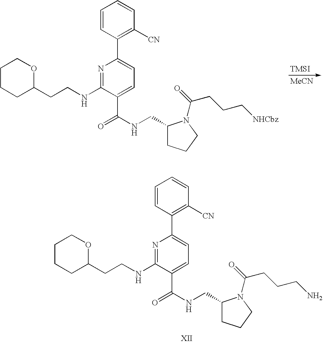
N1=C(NCCC2OCCCC2)C(C(NCC2CCCN2C(=O)CCC[NHCbz])=O)=CC=C1C1=C([CN])C=CC=C1.[TMSI].[MeCN].N1=C(NCCC2OCCCC2)C(C(NCC2CCCN2C(=O)CCCN)=O)=CC=C1C1=C([CN])C=CC=C1
